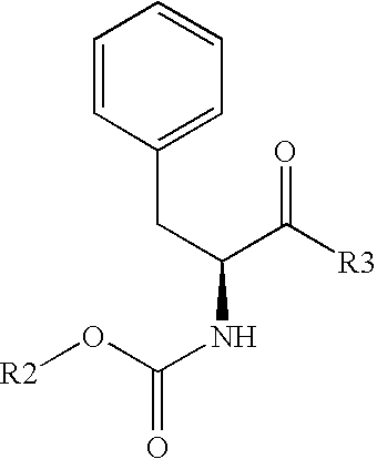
[R2]OC(NC(C([R3])=O)CC1=CC=CC=C1)=O
